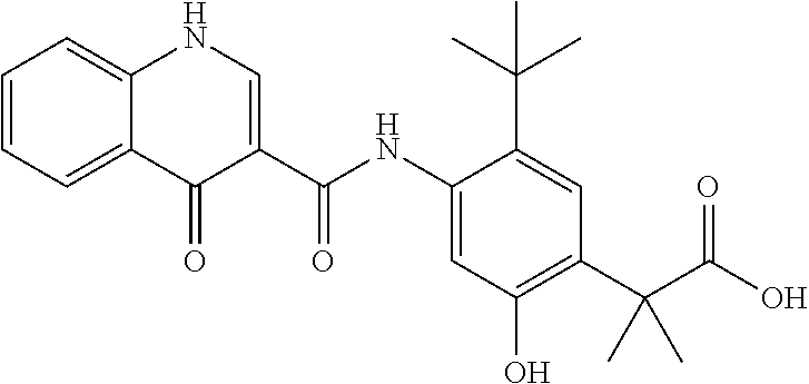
C1=C2C(=CC=C1)C(=O)C(C(=O)NC1=CC(O)=C(C(C(O)=O)(C)C)C=C1C(C)(C)C)=CN2
